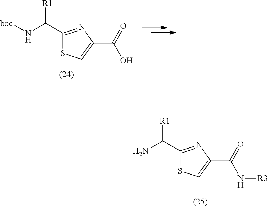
[boc]NC(C1=NC(C(=O)O)=CS1)[R1].NC(C1=NC(C(=O)N[R3])=CS1)[R1]
